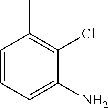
C1(N)=CC=CC(C)=C1Cl
